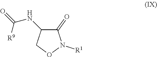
C1(=O)N([R1])OCC1NC(=O)[R9]
